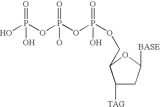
OP(OP(OP(OCC1C([TAG])CC([BASE])O1)(=O)O)(=O)O)(=O)O
